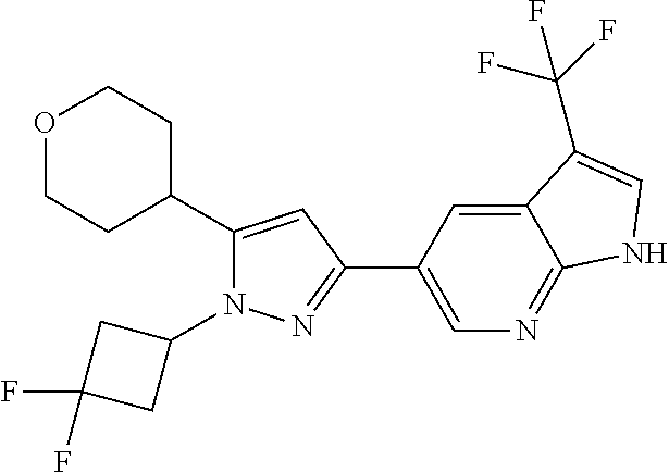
C1C(C2=CC(C3=CN=C4C(=C3)C(C(F)(F)F)=CN4)=NN2C2CC(F)(F)C2)CCOC1
